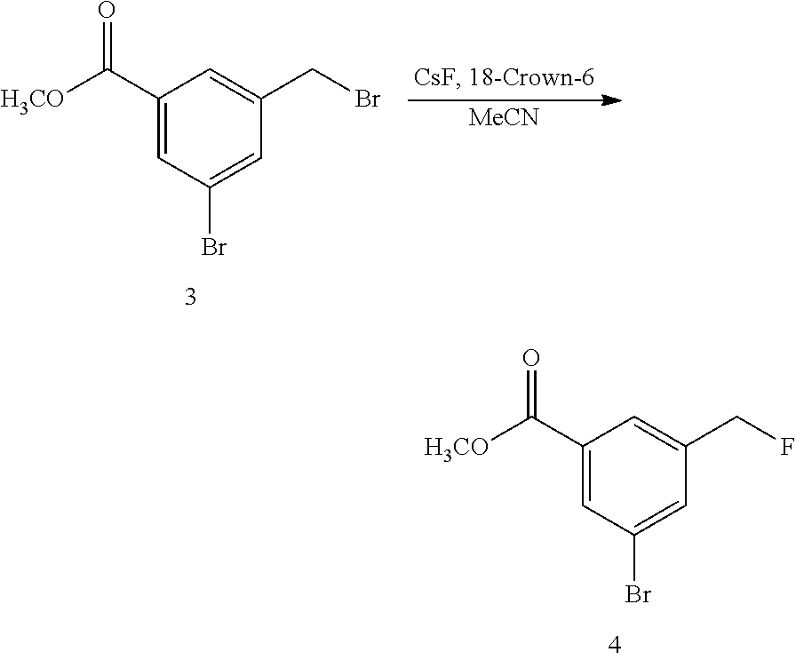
C1=C(Br)C=C(C(=O)[H3CO])C=C1CBr.[MeCN].C1=C(Br)C=C(C(=O)[H3CO])C=C1CF
